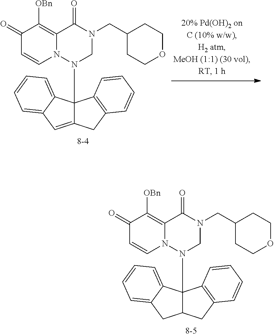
C1=CC=C2C3(N4CN(CC5CCOCC5)C(=O)C5=C([OBn])C(=O)C=CN45)C4=C(C=CC=C4)CC3=CC2=C1.C1=CC=C2C3(N4CN(CC5CCOCC5)C(=O)C5=C([OBn])C(=O)C=CN45)C4=C(C=CC=C4)CC3CC2=C1
